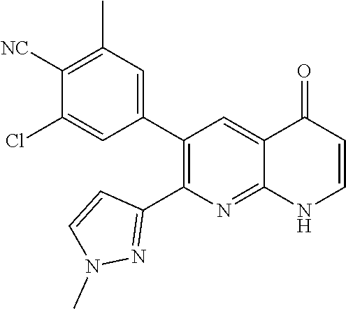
C1([NC])=C(C)C=C(C2=C(C3=NN(C)C=C3)N=C3C(=C2)C(=O)C=CN3)C=C1Cl
